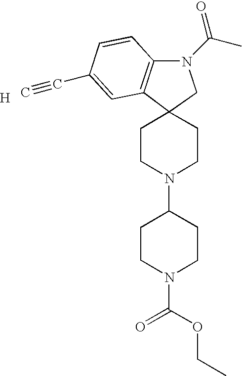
C1CN(C(OCC)=O)CCC1N1CCC2(CC1)C1=C(N(C(=O)C)C2)C=CC(C#C)=C1.[H]
